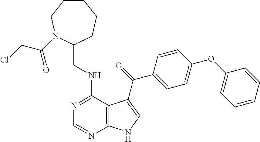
C1=CC=CC(OC2=CC=C(C(=O)C3=CNC4=C3C(NCC3CCCCCN3C(CCl)=O)=NC=N4)C=C2)=C1
